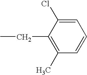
C1(CC)=C(C)C=CC=C1Cl
